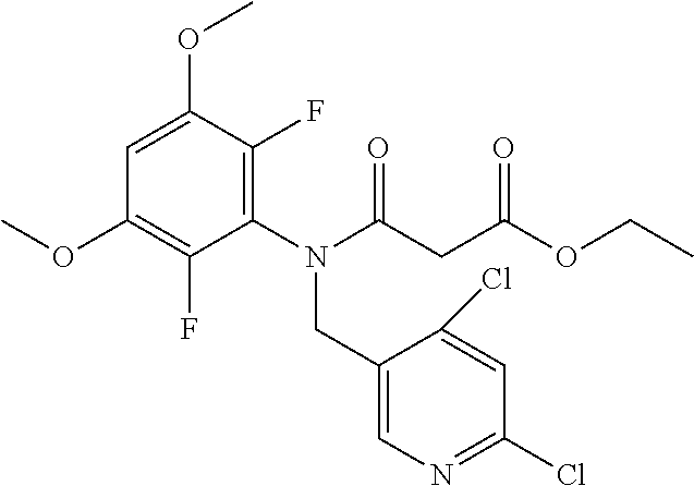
C1(OC)=C(F)C(N(CC2=CN=C(Cl)C=C2Cl)C(CC(=O)OCC)=O)=C(F)C(OC)=C1
